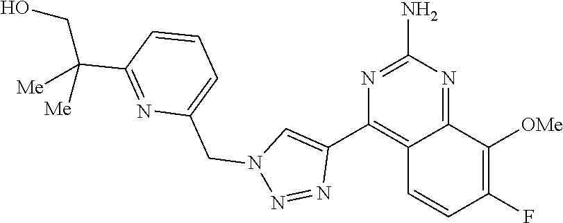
C12=NC(N)=NC(C3=CN(CC4=CC=CC(C([Me])([Me])CO)=N4)N=N3)=C1C=CC(F)=C2[OMe]
